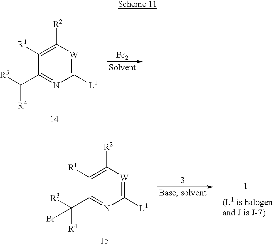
C1([L1])=[W]C([R2])=C([R1])C(C([R3])[R4])=N1.[Br2].C1([L1])=[W]C([R2])=C([R1])C(C([R3])([R4])Br)=N1
